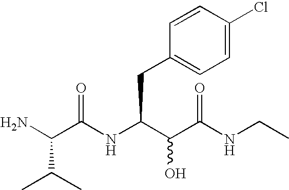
NC(C(C)C)C(NC(C(C(NCC)=O)O)CC1=CC=C(Cl)C=C1)=O
